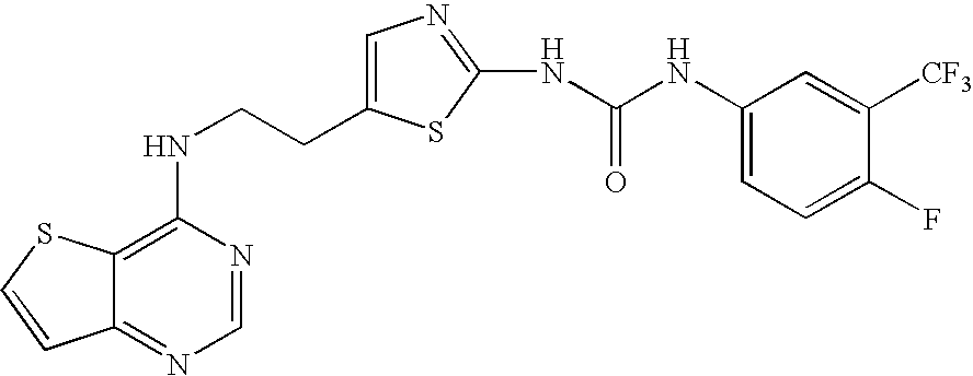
C(CNC1=C2C(=NC=N1)C=CS2)C1=CN=C(NC(=O)NC2=CC=C(F)C([CF3])=C2)S1
